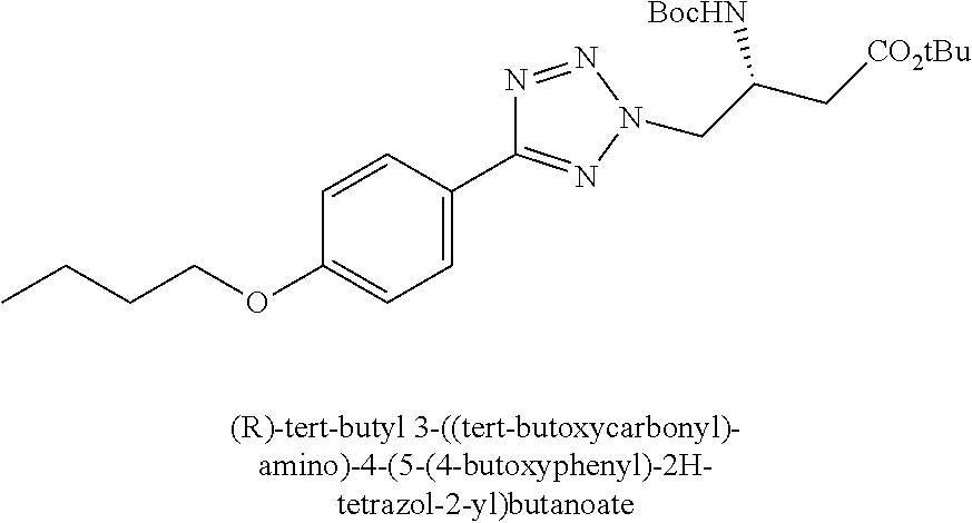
C1(OCCCC)=CC=C(C2=NN(CC(C[CO2tBu])[BocHN])N=N2)C=C1
